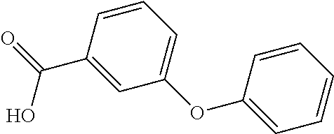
C1(C(=O)O)=CC(OC2=CC=CC=C2)=CC=C1
